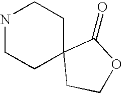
N1CCC2(CC1)CCOC2=O
